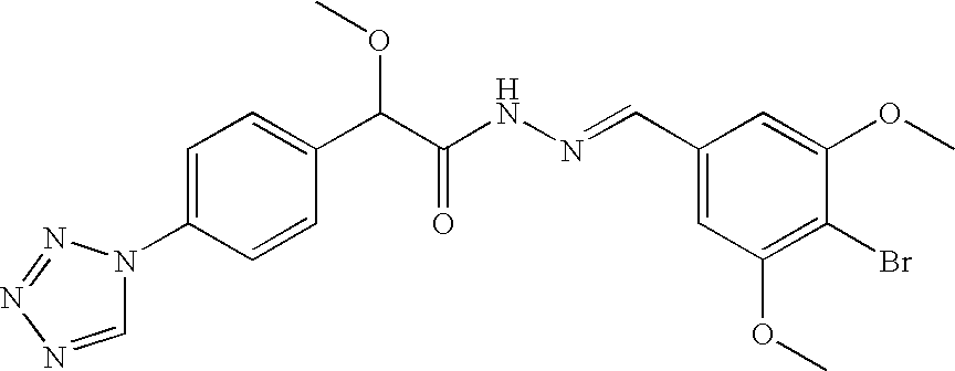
C1=C(N2C=NN=N2)C=CC(C(C(NN=CC2=CC(OC)=C(Br)C(OC)=C2)=O)OC)=C1
